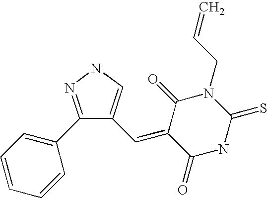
C1(C2=NNC=C2C=C2C(=O)NC(=S)N(CC=C)C2=O)=CC=CC=C1
